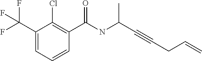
C1(C(F)(F)F)=CC=CC(C(NC(C#CCC=C)C)=O)=C1Cl
